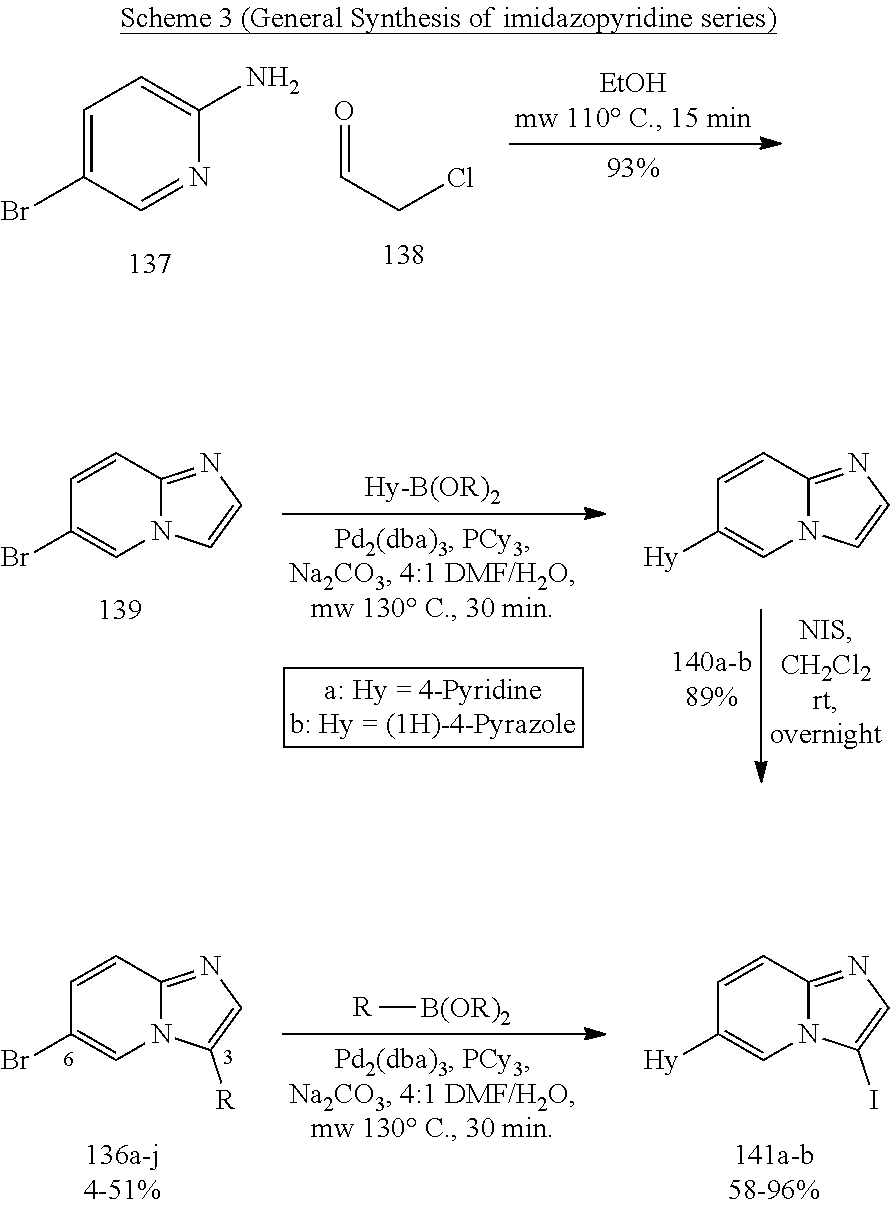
C1=C(Br)C=NC(N)=C1.O=CCCl.C1=CC2=NC=CN2C=C1Br.C1=CC2=NC=CN2C=C1[Hy].C1=CC2=NC=C([R])N2C=C1Br.C1=CC2=NC=C(I)N2C=C1[Hy].[R][B(OR)2]
